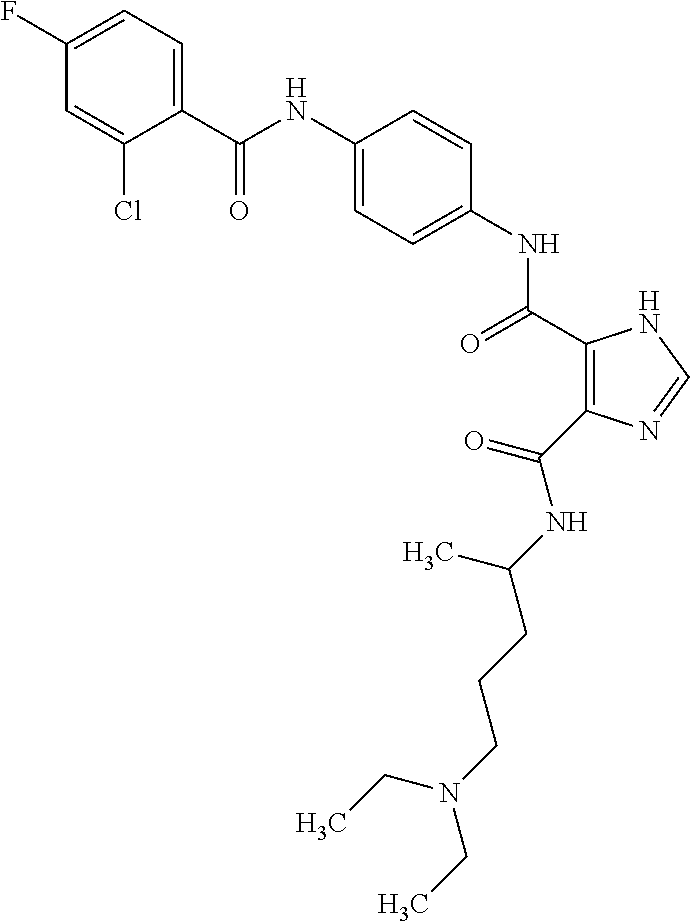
C(NC1=CC=C(NC(=O)C2=C(C(NC(CCCN(CC)CC)C)=O)N=CN2)C=C1)(=O)C1=CC=C(F)C=C1Cl
